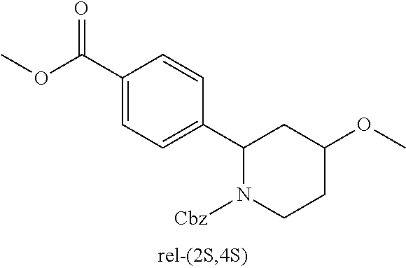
C1(C(OC)=O)=CC=C(C2N([Cbz])CCC(OC)C2)C=C1
